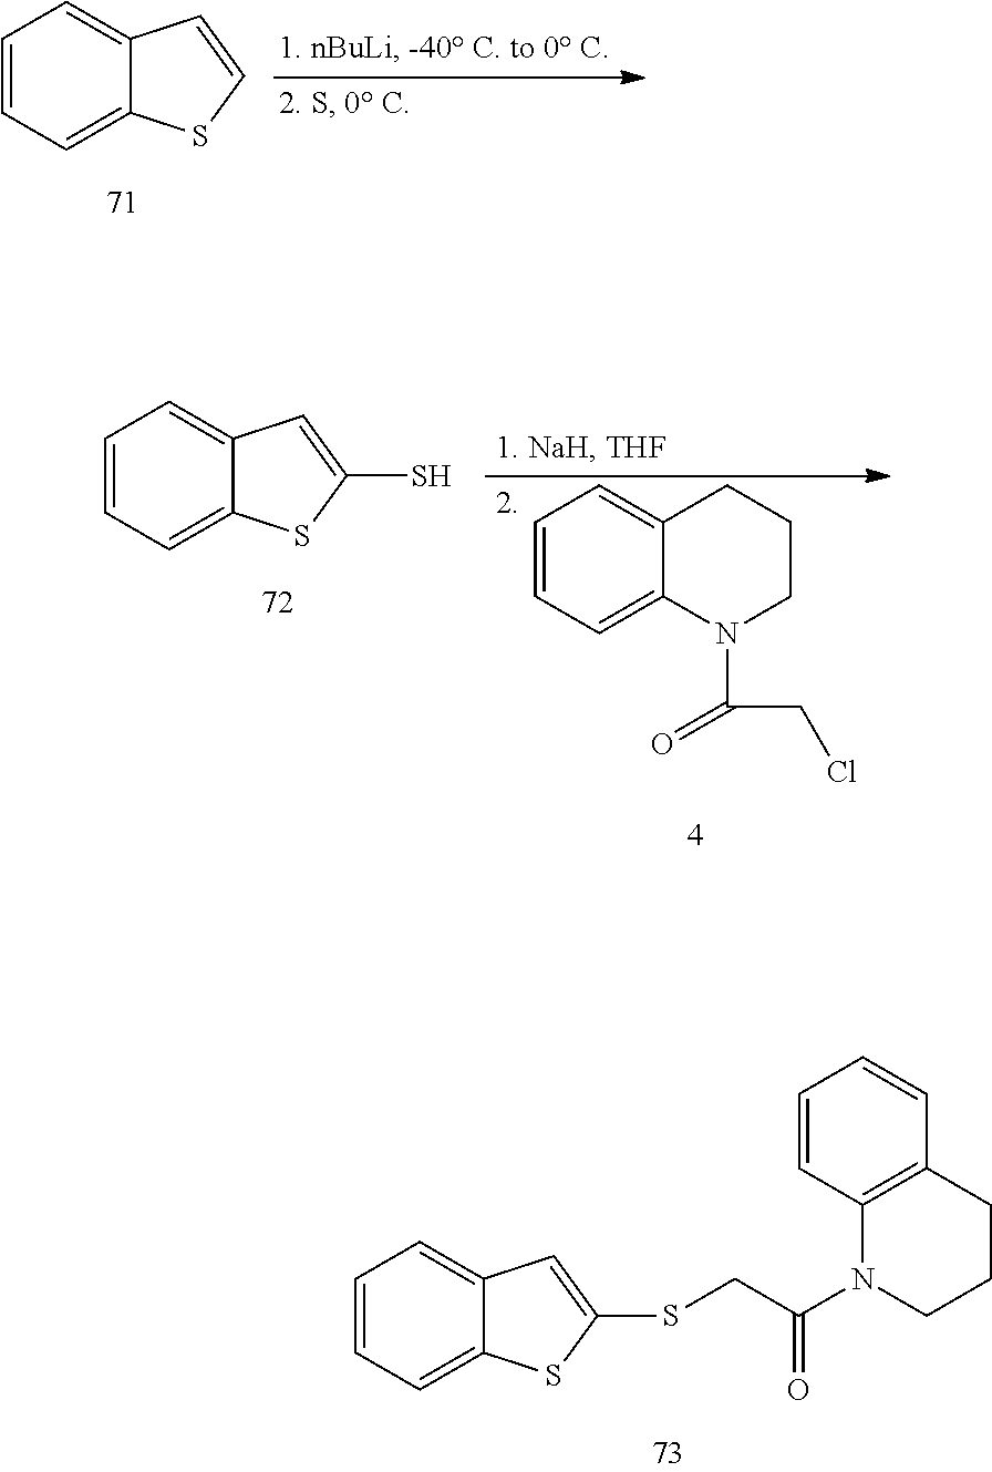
C1=CC=C2C(=C1)C=C(SCC(=O)N1C3=C(CCC1)C=CC=C3)S2.C1=CC=C2C(=C1)C=CS2.C1=CC=C2C(=C1)C=C(S)S2.C1=CC=C2C(=C1)CCCN2C(=O)CCl
